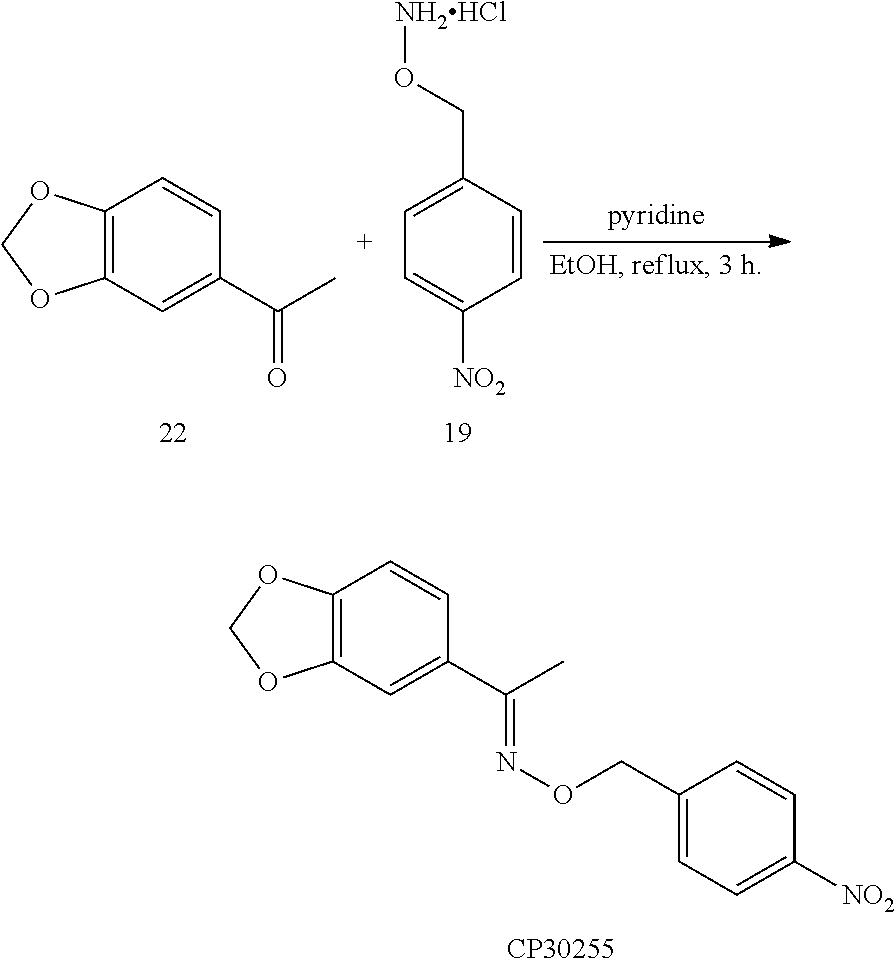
C12=C(C=C(C(C)=O)C=C1)OCO2.C1=C(CO[NH2HCl])C=CC([NO2])=C1.C12=C(C=C(C(C)=NOCC3=CC=C([NO2])C=C3)C=C1)OCO2
